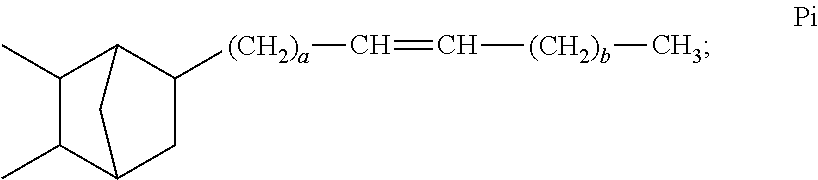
C1(C)C(C)C2CC([(CH2)a]C=C[(CH2)b]C)C1C2
